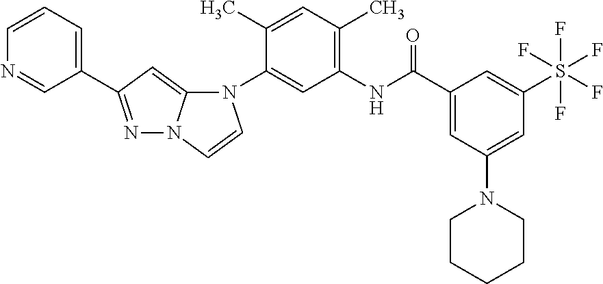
N1=C(C2=CC=CN=C2)C=C2N1C=CN2C1=CC(NC(C2=CC(N3CCCCC3)=CC(S(F)(F)(F)(F)F)=C2)=O)=C(C)C=C1C
